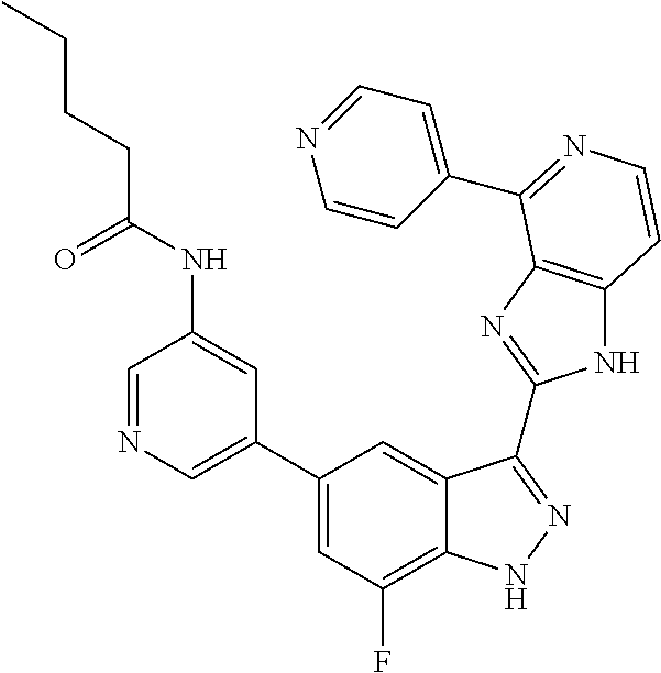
C1(C2=CN=CC(NC(CCCC)=O)=C2)=CC(F)=C2C(=C1)C(C1=NC3=C(N1)C=CN=C3C1=CC=NC=C1)=NN2
